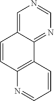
C1=C2C(=NC=N1)C1=C(C=C2)N=CC=C1
